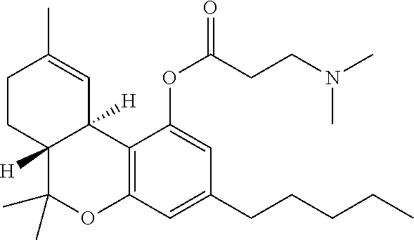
C1C(C)=CC2([H])C3=C(C=C(CCCCC)C=C3OC(CCN(C)C)=O)OC(C)(C)C2([H])C1
